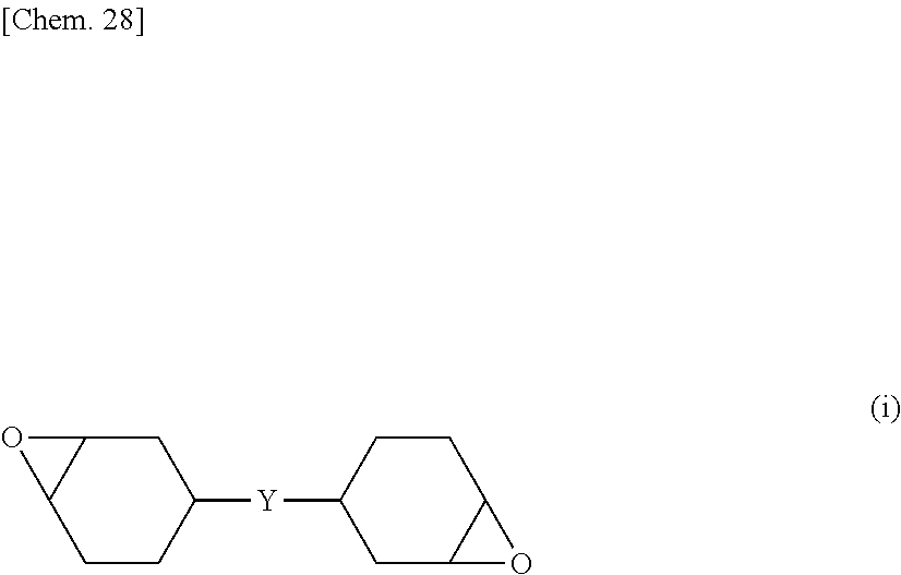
C1([Y]C2CC3C(CC2)O3)CCC2C(C1)O2
